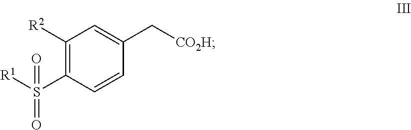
C([CO2H])C1=CC([R2])=C(S([R1])(=O)=O)C=C1
